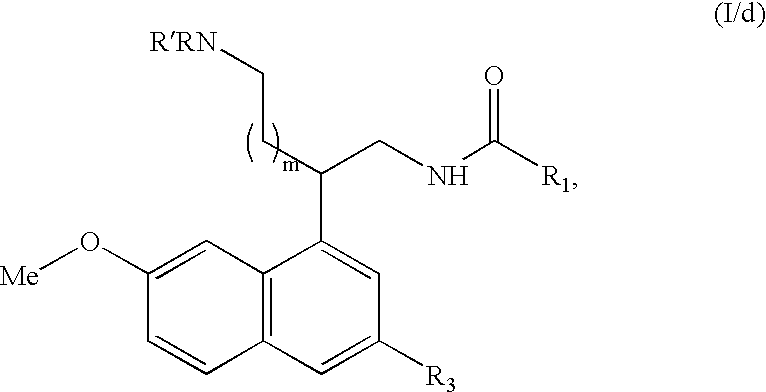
C12=C(C=C([R3])C=C1C(CC[RRN])CNC([R1])=O)C=CC(O[Me])=C2
